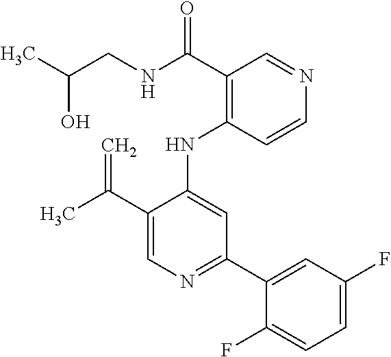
C(C1=CN=C(C2=CC(F)=CC=C2F)C=C1NC1=C(C(=O)NCC(O)C)C=NC=C1)(=C)C
